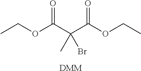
C(C(OCC)=O)(C(OCC)=O)(Br)C.[DMM]
